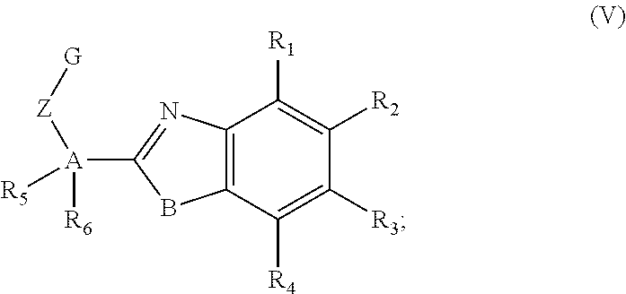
C12=C(C([R4])=C([R3])C([R2])=C1[R1])BC([A]([R6])([Z][G])[R5])=N2
